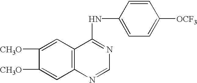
C1([CH3O])=CC2=C(C=C1[CH3O])C(NC1=CC=C([OCF3])C=C1)=NC=N2
